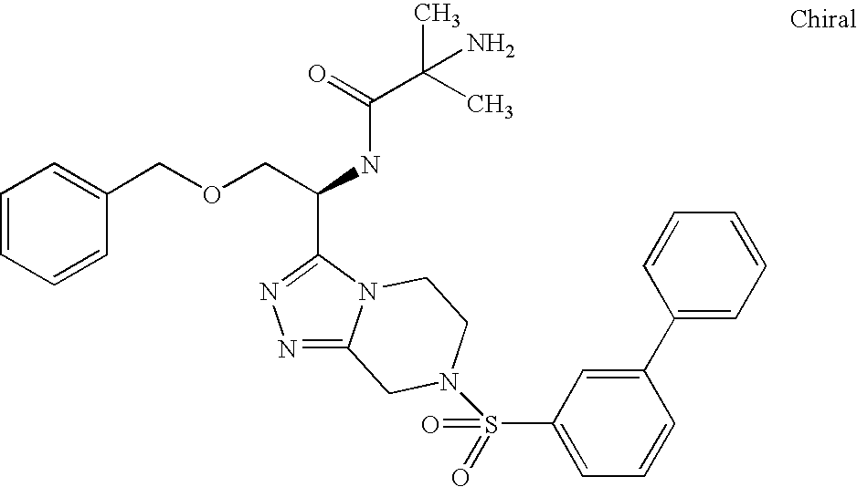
N1=C2N(C(C(COCC3=CC=CC=C3)NC(C(C)(C)N)=O)=N1)CCN(S(C1=CC=CC(C3=CC=CC=C3)=C1)(=O)=O)C2
